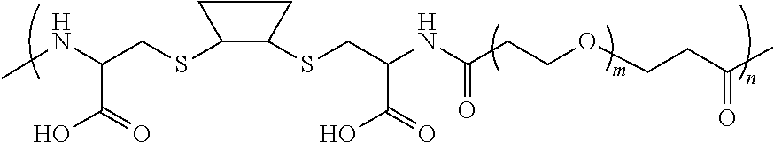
C(OCCC(C)=O)CC(NC(CSC1C(SCC(NC)C(=O)O)CC1)C(=O)O)=O
